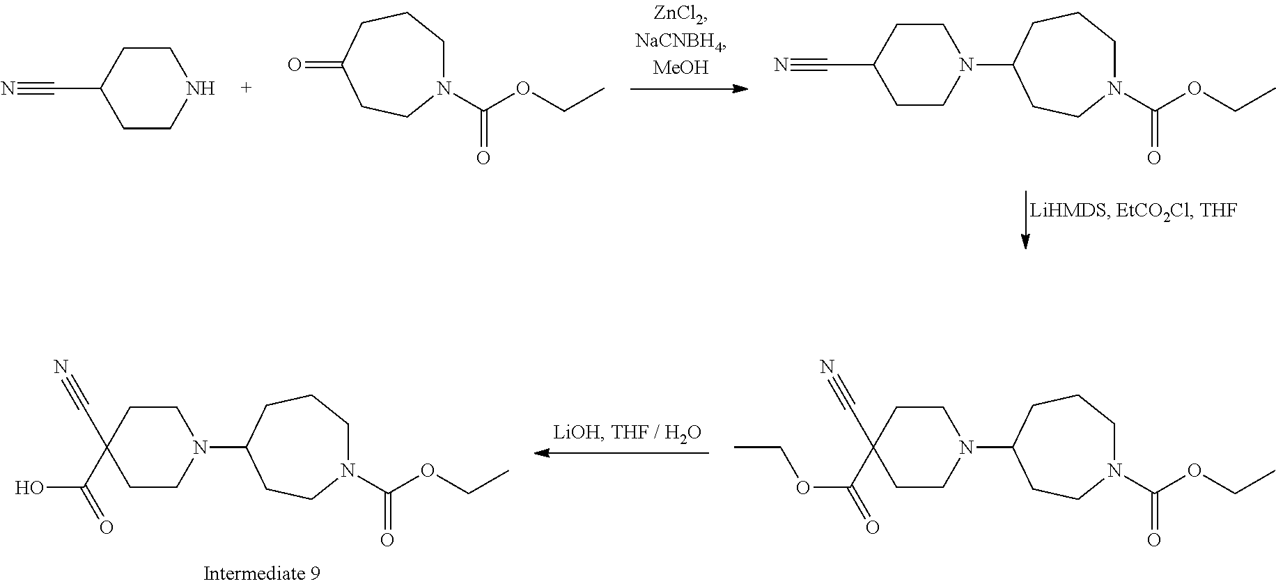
N1(C(OCC)=O)CCCC(N2CCC(C#N)(C(O)=O)CC2)CC1.N1(C(OCC)=O)CCCC(N2CCC(C#N)(C(OCC)=O)CC2)CC1.N1(C(OCC)=O)CCCC(=O)CC1.C1CC(C#N)CCN1.N1(C(OCC)=O)CCCC(N2CCC(C#N)CC2)CC1
